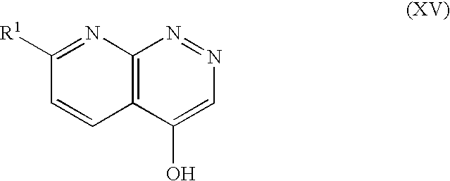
C12=C(N=C([R1])C=C1)N=NC=C2O
